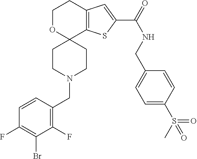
C1OC2(C3=C(C1)C=C(C(=O)NCC1=CC=C(S(C)(=O)=O)C=C1)S3)CCN(CC1=C(F)C(Br)=C(F)C=C1)CC2
